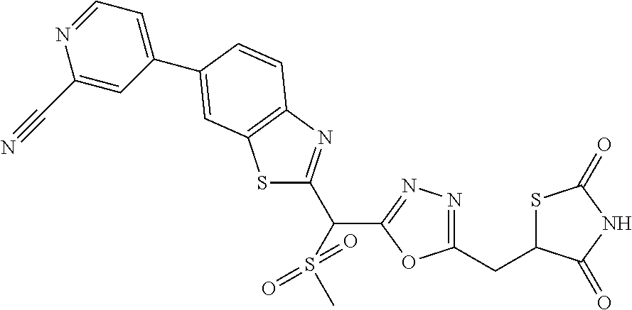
S1C(C(S(C)(=O)=O)C2=NN=C(CC3SC(=O)NC3=O)O2)=NC2=C1C=C(C1=CC=NC(C#N)=C1)C=C2
